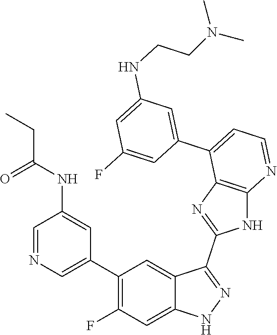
C1=NC=C(C2=C(F)C=C3C(=C2)C(C2=NC4=C(N2)N=CC=C4C2=CC(NCCN(C)C)=CC(F)=C2)=NN3)C=C1NC(=O)CC
